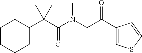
C1CC(C(C(N(CC(C2=CSC=C2)=O)C)=O)(C)C)CCC1
